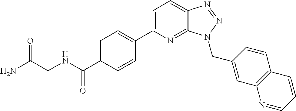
C1=C(C2=CC=C(C(NCC(N)=O)=O)C=C2)N=C2C(=C1)N=NN2CC1=CC2=C(C=C1)C=CC=N2
